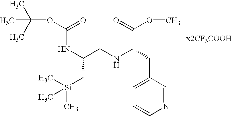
N(C(CNC(CC1=CC=CN=C1)C(=O)OC)C[Si](C)(C)C)C(OC(C)(C)C)=O
